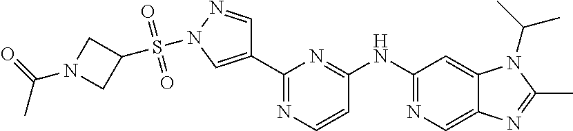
C1(C2=CN(S(C3CN(C(=O)C)C3)(=O)=O)N=C2)=NC=CC(NC2=NC=C3C(=C2)N(C(C)C)C(C)=N3)=N1
